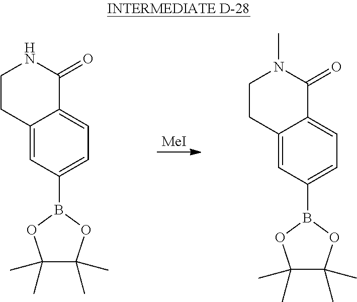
[MeI].C12=CC(B3OC(C)(C)C(C)(C)O3)=CC=C1C(=O)NCC2.C12=CC(B3OC(C)(C)C(C)(C)O3)=CC=C1C(=O)N(C)CC2
